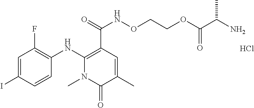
C1=C(I)C=CC(NC2=C(C(=O)NOCCOC(C(N)C)=O)C=C(C)C(=O)N2C)=C1F.Cl
